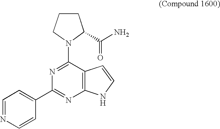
C1=NC=CC(C2=NC3=C(C(N4C(C(N)=O)CCC4)=N2)C=CN3)=C1
